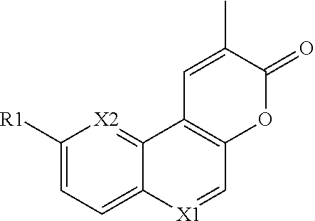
CC1=CC2=C(OC1=O)C=[X1]C1=CC=C([R1])[X2]=C21
